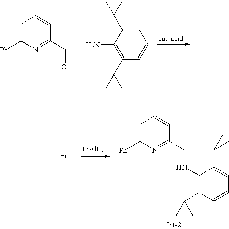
C1=C([Ph])N=C(C=O)C=C1.C1=C(C(C)C)C(N)=C(C(C)C)C=C1.C1=C([Ph])N=C(CNC2=C(C(C)C)C=CC=C2C(C)C)C=C1.[LiAlH4]
